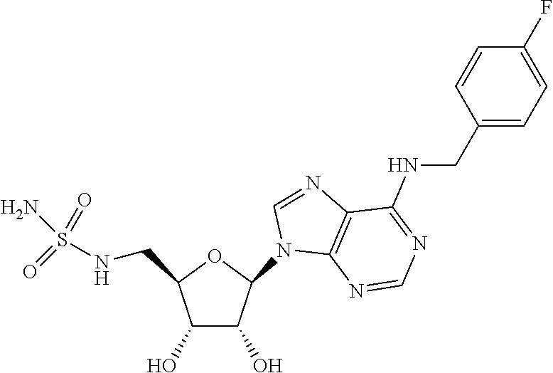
C1(O)C(O)C(N2C3=C(N=C2)C(NCC2=CC=C(F)C=C2)=NC=N3)OC1CNS(=O)(=O)N
